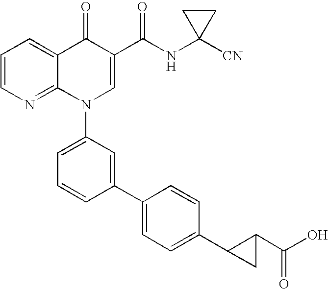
C1=CN=C2C(=C1)C(=O)C(C(NC1([CN])CC1)=O)=CN2C1=CC=CC(C2=CC=C(C3CC3C(O)=O)C=C2)=C1
